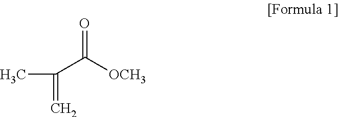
O=C([OCH3])C(C)=C
